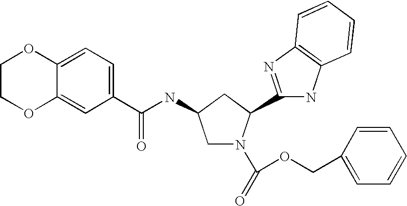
C1COC2=CC(C(NC3CN(C(OCC4=CC=CC=C4)=O)C(C4=NC5=C(N4)C=CC=C5)C3)=O)=CC=C2O1
